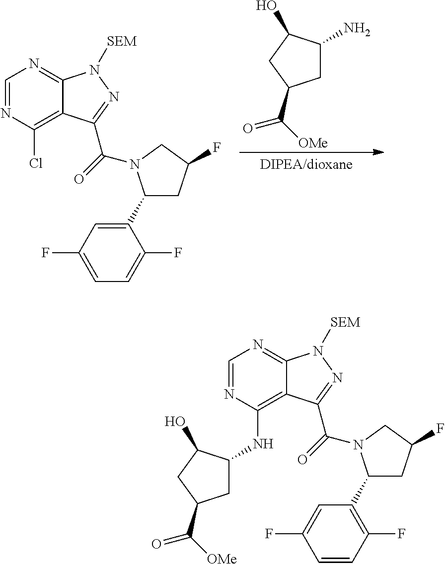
C12=C(Cl)N=CN=C1N([SEM])N=C2C(=O)N1C(C2=CC(F)=CC=C2F)CC(F)C1.C1C(N)C(O)CC1C(=O)[OMe].C12=C(NC3CC(C(=O)[OMe])CC3O)N=CN=C1N([SEM])N=C2C(=O)N1C(C2=C(F)C=CC(F)=C2)CC(F)C1
